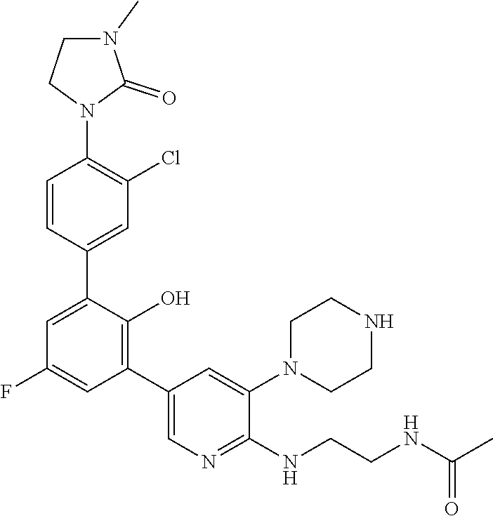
C1N(C)C(=O)N(C2=C(Cl)C=C(C3=CC(F)=CC(C4=CN=C(NCCNC(C)=O)C(N5CCNCC5)=C4)=C3O)C=C2)C1
